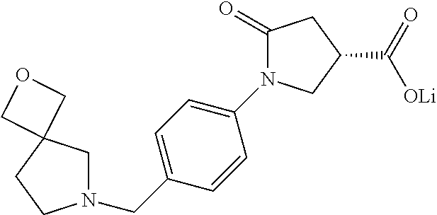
N1(CC2=CC=C(N3C(=O)CC(C(=O)[OLi])C3)C=C2)CC2(CC1)COC2
